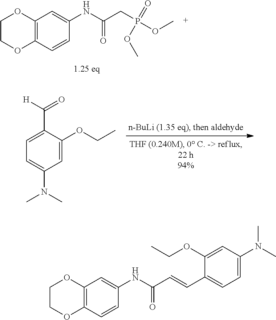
P(CC(=O)NC1=CC2=C(OCCO2)C=C1)(OC)(OC)=O.C(C1=CC=C(N(C)C)C=C1OCC)([H])=O.C(=CC(=O)NC1=CC2=C(OCCO2)C=C1)C1=CC=C(N(C)C)C=C1OCC
